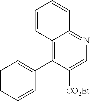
C1=CC2=C(C3=CC=CC=C3)C([CO2Et])=CN=C2C=C1
